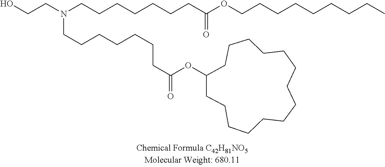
OCCN(CCCCCCCC(OCCCCCCCCC)=O)CCCCCCCC(OC1CCCCCCCCCCCCCC1)=O
